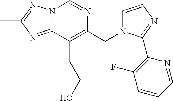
N12C(=NC(C)=N1)C(CCO)=C(CN1C=CN=C1C1=C(F)C=CC=N1)N=C2
